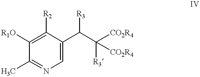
C1(C)=NC=C(C(C([R3])([CO2R4])[CO2R4])[R3])C([R2])=C1[R1O]
